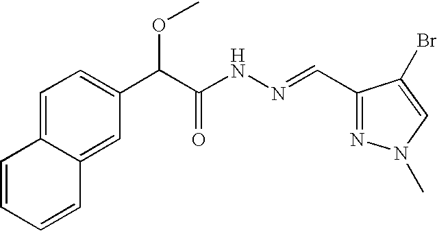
C1=C2C(=CC(C(C(NN=CC3=NN(C)C=C3Br)=O)OC)=C1)C=CC=C2
